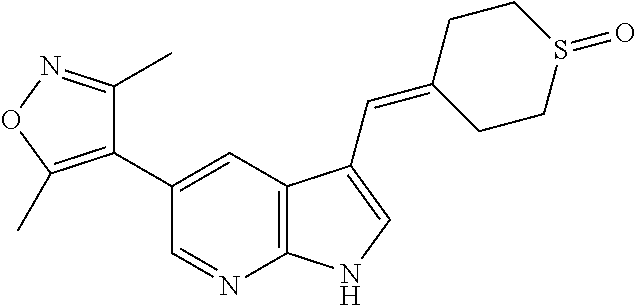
C1(C2=CC3=C(N=C2)NC=C3C=C2CCS(=O)CC2)=C(C)ON=C1C
